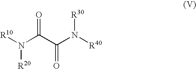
[R10]N(C(C(N([R40])[R30])=O)=O)[R20]
